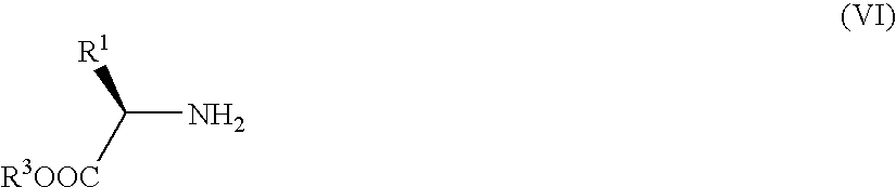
NC([R3OOC])[R1]
